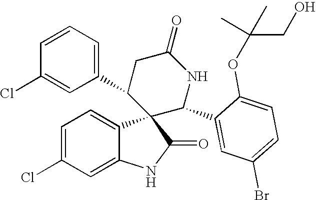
C1=C(Cl)C=C2C(=C1)C1(C(=O)N2)C(C2=CC=CC(Cl)=C2)CC(=O)NC1C1=CC(Br)=CC=C1OC(C)(CO)C
